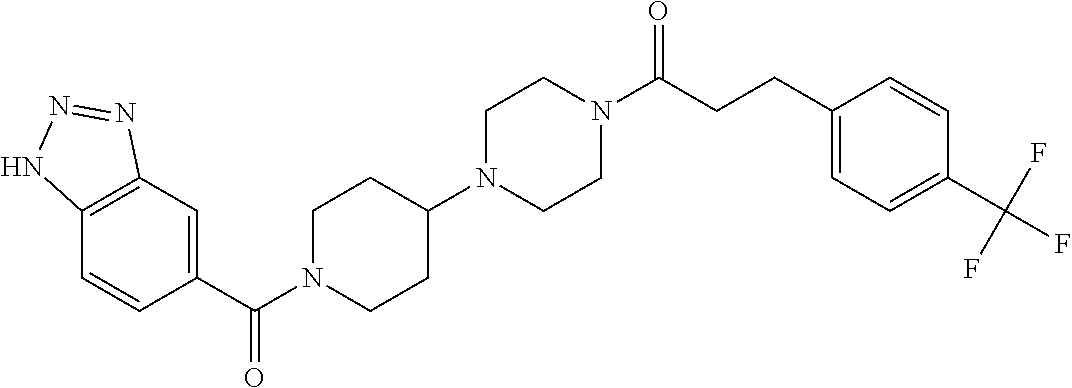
C12=C(C=C(C(=O)N3CCC(N4CCN(C(CCC5=CC=C(C(F)(F)F)C=C5)=O)CC4)CC3)C=C1)N=NN2
